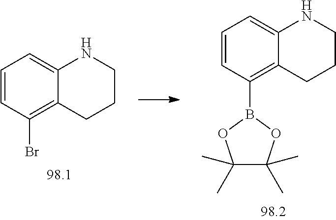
C1=CC(Br)=C2C(=C1)NCCC2.C1=CC(B2OC(C)(C)C(C)(C)O2)=C2C(=C1)NCCC2
